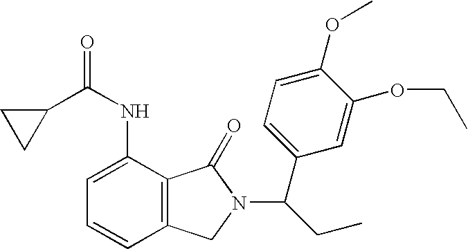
C1(C(NC2=CC=CC3=C2C(=O)N(C(CC)C2=CC=C(OC)C(OCC)=C2)C3)=O)CC1
